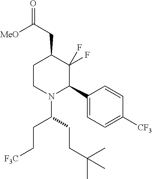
C1N(C(CCC(C)(C)C)CC[F3C])C(C2=CC=C([CF3])C=C2)C(F)(F)C(CC(=O)[MeO])C1
